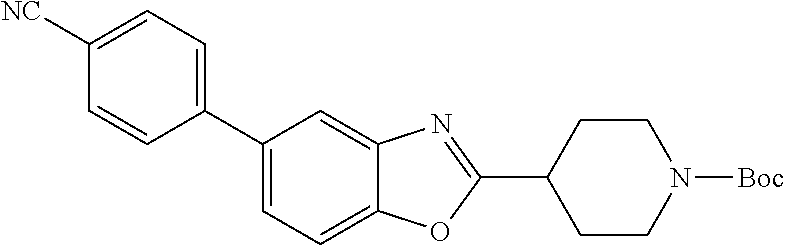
C1([NC])=CC=C(C2=CC=C3C(=C2)N=C(C2CCN([Boc])CC2)O3)C=C1
